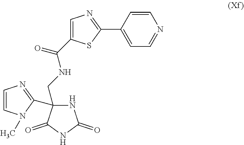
N1C(CNC(=O)C2=CN=C(C3=CC=NC=C3)S2)(C2=NC=CN2C)C(=O)NC1=O
